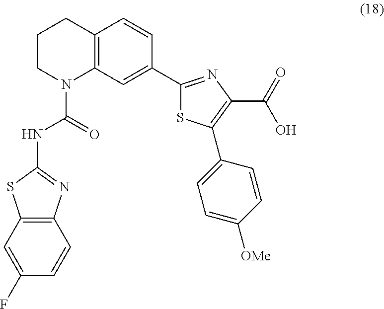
C12=C(C=C(C3=NC(C(=O)O)=C(C4=CC=C([OMe])C=C4)S3)C=C1)N(C(=O)NC1=NC3=C(S1)C=C(F)C=C3)CCC2
